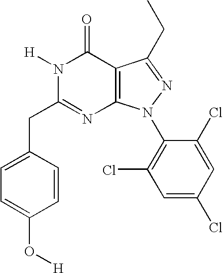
C1=C(CC2=NC3=C(C(=O)N2[H])C(CC)=NN3C2=C(Cl)C=C(Cl)C=C2Cl)C=CC(O[H])=C1
